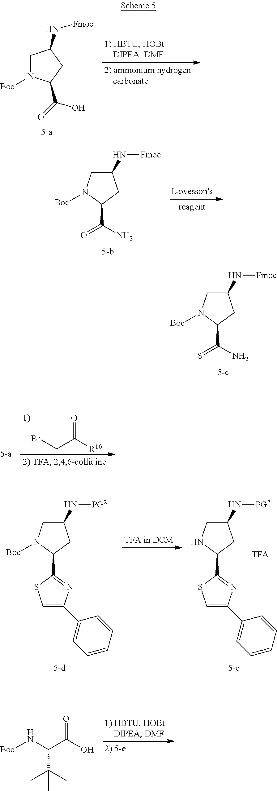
C1N([Boc])C(C(=O)O)CC1N[Fmoc].C1(N[Fmoc])CN([Boc])C(C(N)=O)C1.C1(N[Fmoc])CN([Boc])C(C(N)=S)C1.O=C([R10])CBr.[5-a].C1(N[PG2])CN([Boc])C(C2=NC(C3=CC=CC=C3)=CS2)C1.C1(N[PG2])CNC(C2=NC(C3=CC=CC=C3)=CS2)C1.O=C(O)C(N[Boc])C(C)(C)C
